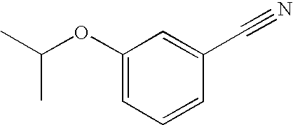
C1(OC(C)C)=CC=CC(C#N)=C1
